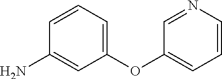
C1=C(OC2=CC=CN=C2)C=C(N)C=C1
